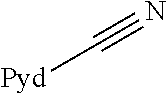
[Pyd]C#N
